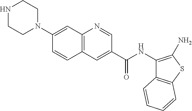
C12=C(C=C(C(NC3=C(N)SC4=C3C=CC=C4)=O)C=N1)C=CC(N1CCNCC1)=C2
